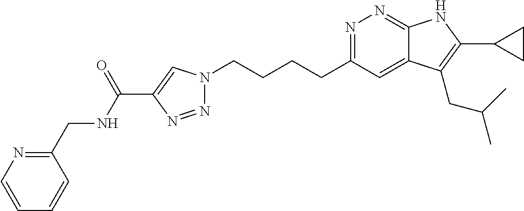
N1=C(CCCCN2N=NC(C(NCC3=NC=CC=C3)=O)=C2)C=C2C(=N1)NC(C1CC1)=C2CC(C)C
